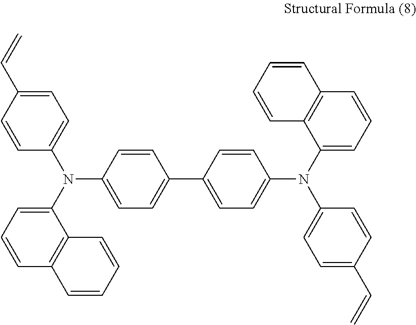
C1=C(C=C)C=CC(N(C2=CC=CC3=C2C=CC=C3)C2=CC=C(C3=CC=C(N(C4=CC=CC5=C4C=CC=C5)C4=CC=C(C=C)C=C4)C=C3)C=C2)=C1
